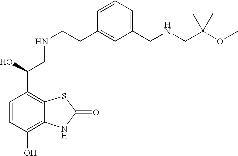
C1=CC(O)=C2C(=C1C(O)CNCCC1=CC(CNCC(OC)(C)C)=CC=C1)SC(=O)N2
